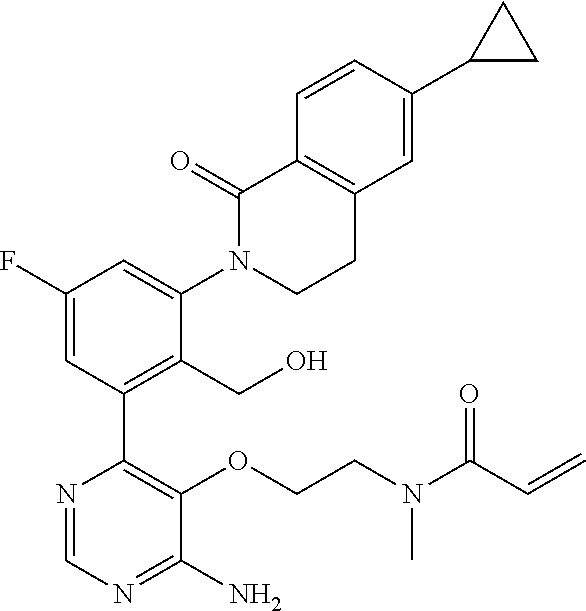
C1(F)=CC(C2=C(OCCN(C(C=C)=O)C)C(N)=NC=N2)=C(CO)C(N2CCC3=C(C2=O)C=CC(C2CC2)=C3)=C1
